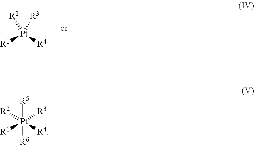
[Pt]([R1])([R4])([R2])[R3].[Pt]([R1])([R4])([R2])([R3])([R6])[R5]
